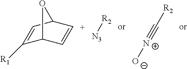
C1([R1])=CC2[C+]=CC1O2.[R2]C#[N+][O-].[R2][N3]
